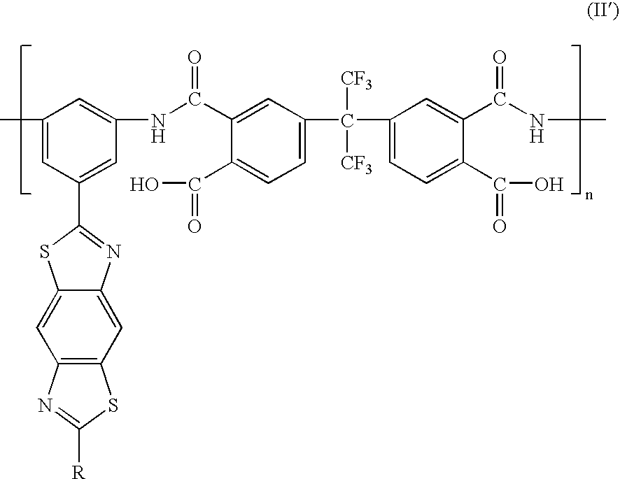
C1(C)=CC(C2=NC3=CC4=C(C=C3S2)N=C([R])S4)=CC(NC(C2=CC(C([CF3])([CF3])C3=CC=C(C(O)=O)C(C(NC)=O)=C3)=CC=C2C(O)=O)=O)=C1
